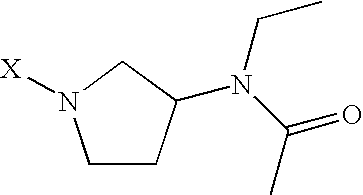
C1CC(N(CC)C(C)=O)CN1[X]
